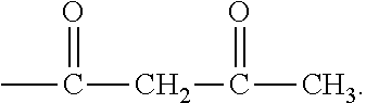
CC(=O)CC(=O)C
